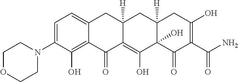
C1=C(N2CCOCC2)C(O)=C2C(=C1)CC1([H])C(=C(O)C3(O)C([H])(C1)CC(O)=C(C(N)=O)C3=O)C2=O
